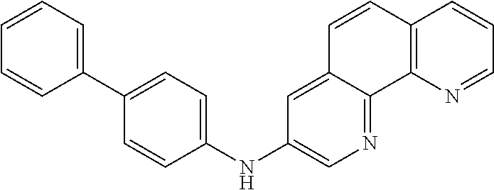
C1=C2C(=NC=C1NC1=CC=C(C3=CC=CC=C3)C=C1)C1=C(C=C2)C=CC=N1
